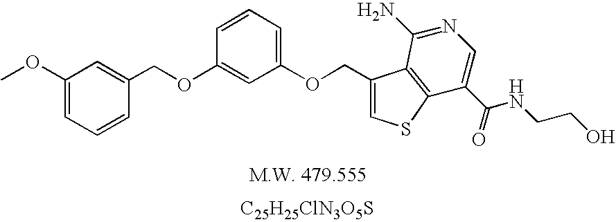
[C25H25ClN3O5S].C1(OC)=CC=CC(COC2=CC(OCC3=CSC4=C3C(N)=NC=C4C(=O)NCCO)=CC=C2)=C1
